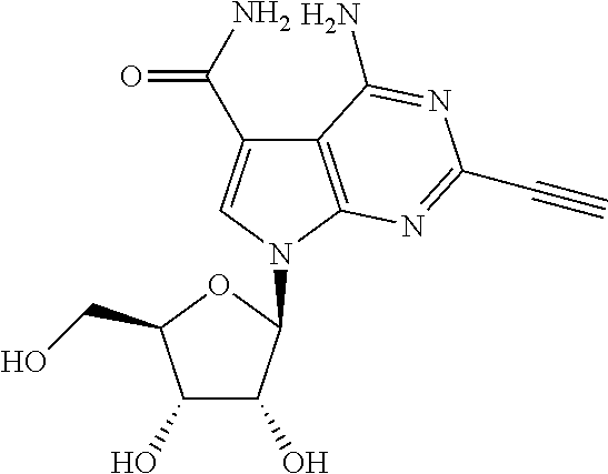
C12=C(N(C3C(O)C(O)C(CO)O3)C=C1C(N)=O)N=C(C#C)N=C2N
